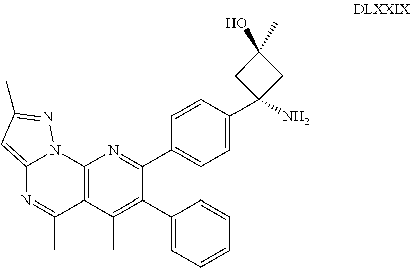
C12=CC(C)=NN1C1=C(C(C)=N2)C(C)=C(C2=CC=CC=C2)C(C2=CC=C(C3(N)CC(O)(C)C3)C=C2)=N1
